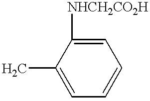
C1=C(C)C([NHCH2CO2H])=CC=C1
